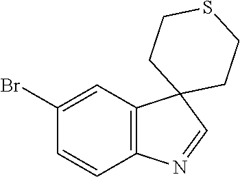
C12=C(C=C(Br)C=C1)C1(C=N2)CCSCC1
